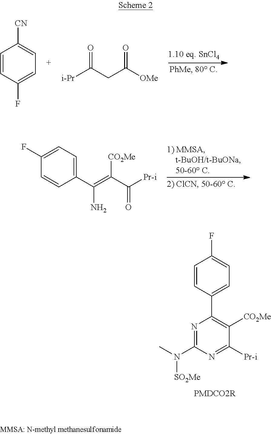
C1(C(=C(C([Pr-i])=O)[CO2Me])N)=CC=C(F)C=C1.C1=CC(C2=C([CO2Me])C([Pr-i])=NC(N(C)[SO2Me])=N2)=CC=C1F.[PMDCO2R].C1=CC(F)=CC=C1[CN].[i-Pr]C(CC([OMe])=O)=O
